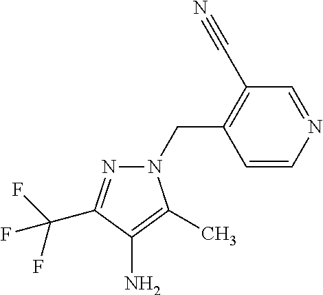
N1(CC2=C(C#N)C=NC=C2)N=C(C(F)(F)F)C(N)=C1C
